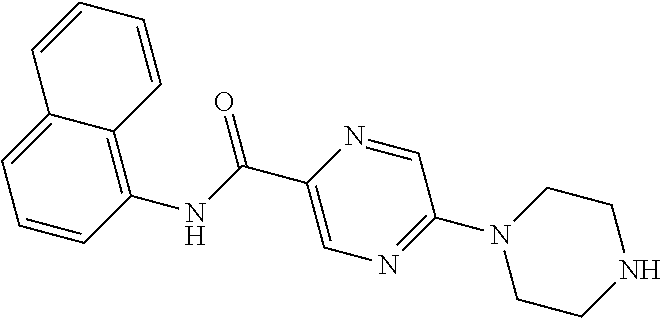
C12=CC=CC(NC(C3=CN=C(N4CCNCC4)C=N3)=O)=C1C=CC=C2
